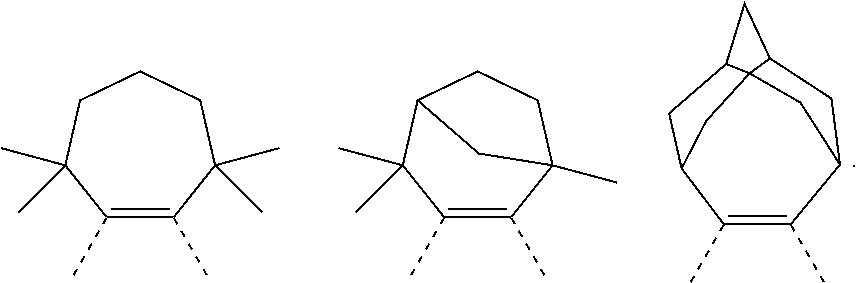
C1(C)=C(C)C(C)(C)CCCC1(C)C.C1(C)=C(C)C2(C)CCC(C1(C)C)C2.C1(C)=C(C)C2CC34CC1CC3CC4C2
